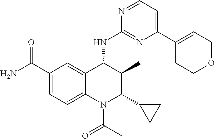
C12=CC(C(N)=O)=CC=C1N(C(C)=O)C(C1CC1)C(C)C2NC1=NC(C2=CCOCC2)=CC=N1
